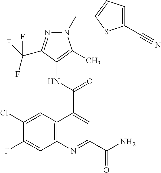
C12=C(N=C(C(N)=O)C=C1C(NC1=C(C)N(CC3=CC=C(C#N)S3)N=C1C(F)(F)F)=O)C=C(F)C(Cl)=C2
